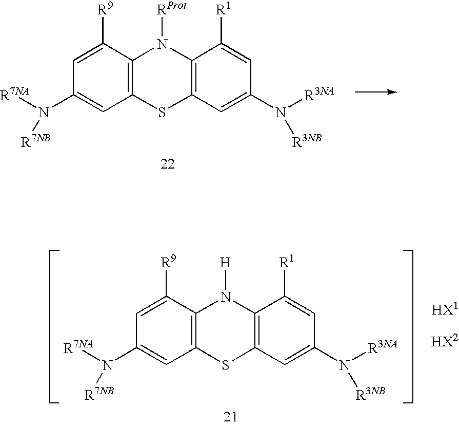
C12=C(C([R9])=CC(N([R7NA])[R7NB])=C1)N([H])C1=C(S2)C=C(N([R3NA])[R3NB])C=C1[R1].[HX1].[HX2].C12=C(C([R9])=CC(N([R7NA])[R7NB])=C1)N([RProt])C1=C(S2)C=C(N([R3NA])[R3NB])C=C1[R1]
